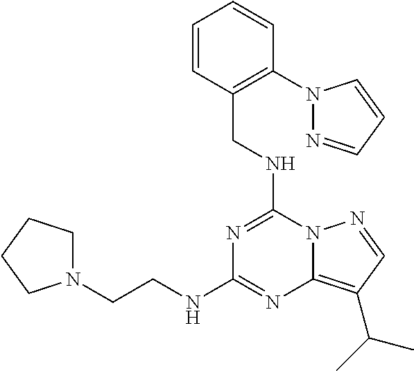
N1=C(NCC2=C(N3N=CC=C3)C=CC=C2)N2C(=C(C(C)C)C=N2)N=C1NCCN1CCCC1
